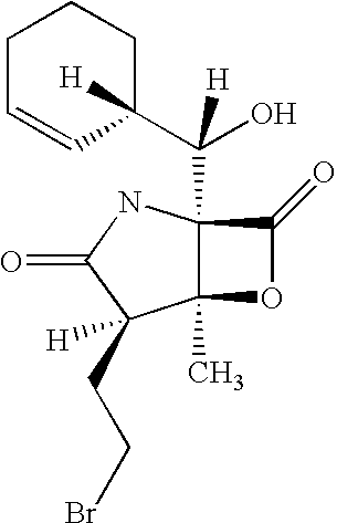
C12(C)C(C(C3([H])CCCC=C3)(O)[H])(NC(=O)C1([H])CCBr)C(=O)O2
